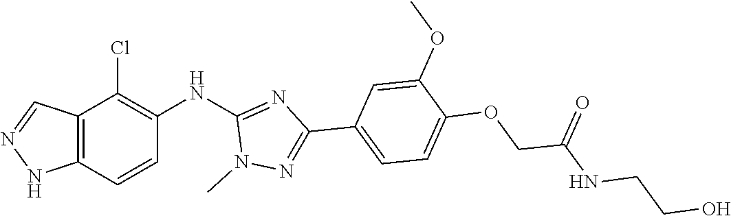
C12=C(C=CC(NC3=NC(C4=CC=C(OCC(=O)NCCO)C(OC)=C4)=NN3C)=C1Cl)NN=C2
